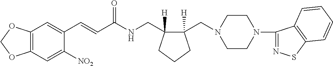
C1(C=CC(NCC2([H])C(CN3CCN(C4=NSC5=C4C=CC=C5)CC3)([H])CCC2)=O)=CC2=C(C=C1[NO2])OCO2
